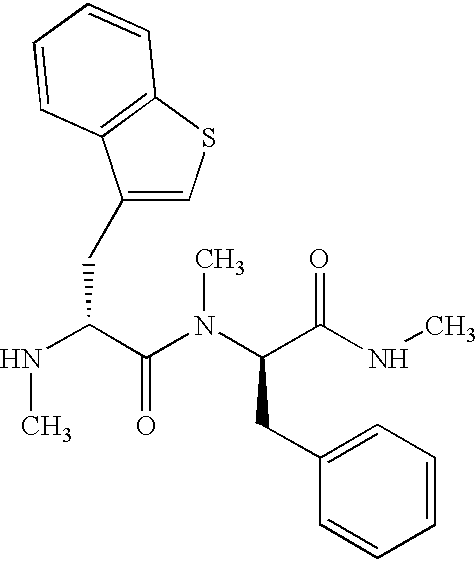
N(C(C(N(C(C(NC)=O)CC1=CC=CC=C1)C)=O)CC1=CSC2=C1C=CC=C2)C
